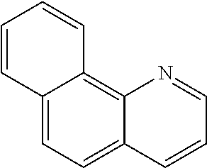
C1=CC2=CC=C3C(=C2C=C1)N=CC=C3
